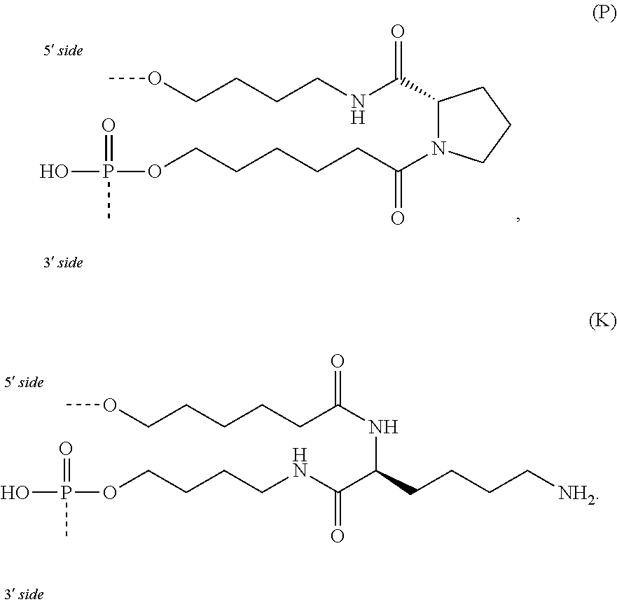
N(C(C(NCCCCOP(=O)(O)C)=O)CCCC[NH2])C(CCCCCOC)=O.C1(C(NCCCCOC)=O)N(C(CCCCCOP(=O)(O)C)=O)CCC1
